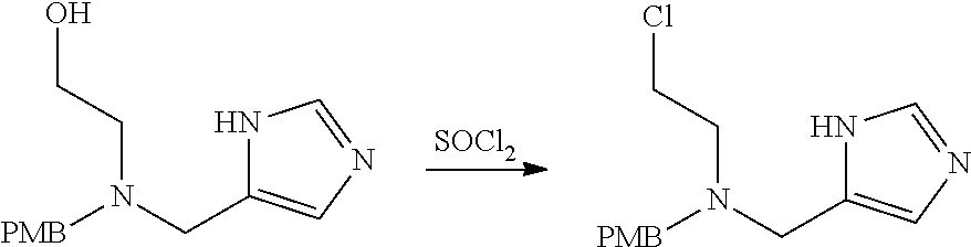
[SOCl2].N1C(CN([PMB])CCO)=CN=C1.N1C(CN([PMB])CCCl)=CN=C1
